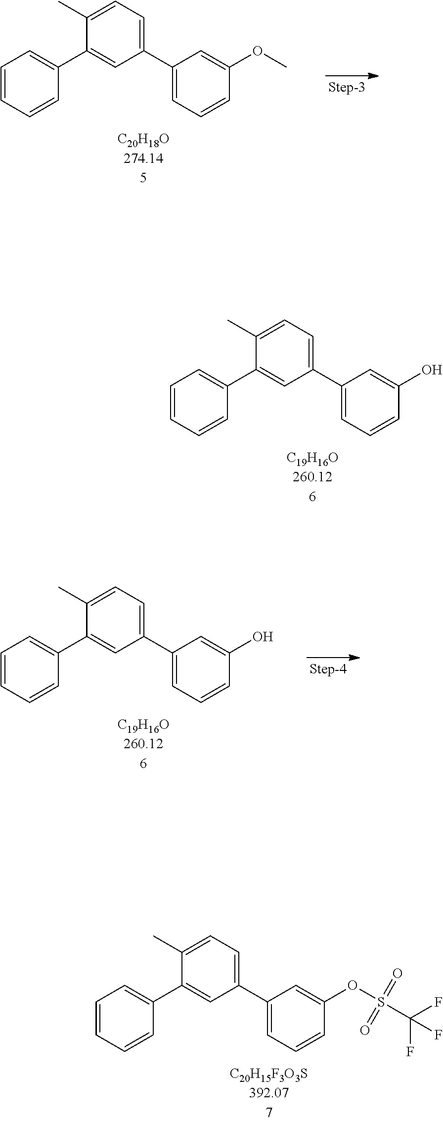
C1=CC=CC(C2=CC(C3=CC=CC(O)=C3)=CC=C2C)=C1.C1=CC=CC(C2=CC(C3=CC=CC(OS(=O)(=O)C(F)(F)F)=C3)=CC=C2C)=C1.C1=CC=CC(C2=CC(C3=CC=CC(OC)=C3)=CC=C2C)=C1.C1=CC=CC(C2=CC(C3=CC=CC(O)=C3)=CC=C2C)=C1
